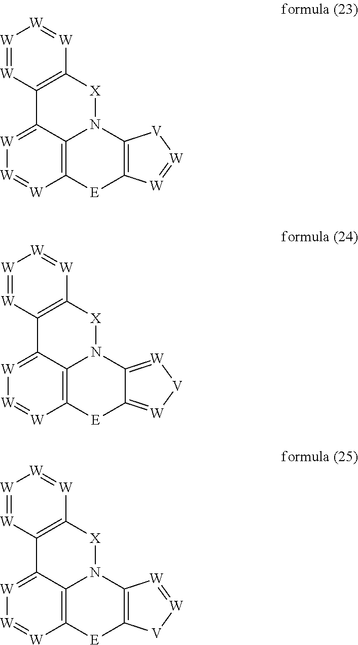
C12=[W][W]=[W]C3=C1N(C1=C([E]3)[W]=[W][V]1)[X]C1=C2[W]=[W][W]=[W]1.C12=[W][W]=[W]C3=C1N(C1=[W][V][W]=C1[E]3)[X]C1=C2[W]=[W][W]=[W]1.C12=[W][W]=[W]C3=C1N(C1=C([E]3)[V][W]=[W]1)[X]C1=C2[W]=[W][W]=[W]1
